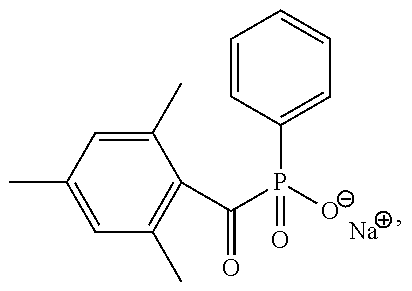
C1=C(C)C=C(C)C(C(P([O-])(C2=CC=CC=C2)=O)=O)=C1C.[Na]
